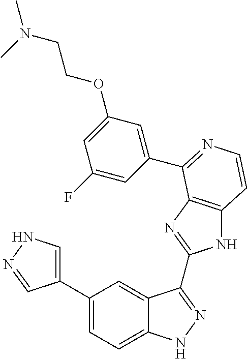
C1(C2=CNN=C2)=CC=C2C(=C1)C(C1=NC3=C(N1)C=CN=C3C1=CC(OCCN(C)C)=CC(F)=C1)=NN2
